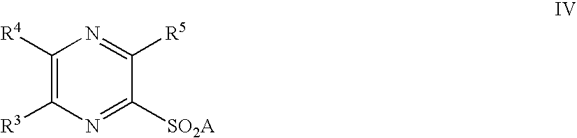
C1([R4])=C([R3])N=C([SO2A])C([R5])=N1
